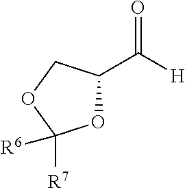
O1C([R6])([R7])OCC1C([H])=O
